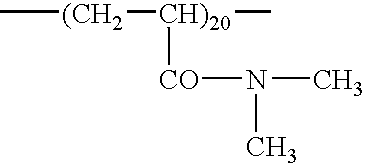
C[(CH2][CH)20]([CO]N(C)C)C
